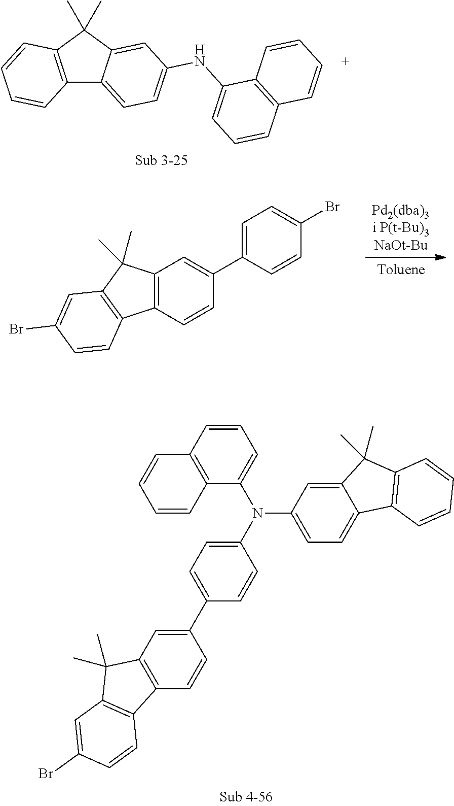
C12=C(C(C)(C)C3=CC(NC4=CC=CC5=C4C=CC=C5)=CC=C13)C=CC=C2.C12=C(C=CC(C3=CC=C(Br)C=C3)=C1)C1=C(C2(C)C)C=C(Br)C=C1.N(C1=CC=C2C(=C1)C(C)(C)C1=C2C=CC=C1)(C1=CC=C(C2=CC3=C(C=C2)C2=C(C3(C)C)C=C(Br)C=C2)C=C1)C1=CC=CC2=C1C=CC=C2
